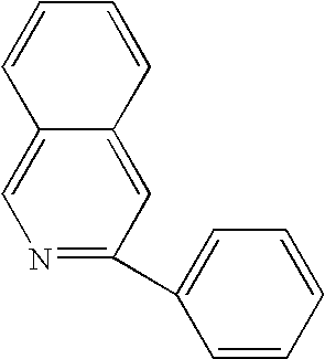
C1=CC2=CN=C(C3=CC=CC=C3)C=C2C=C1
